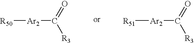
[R50][Ar2]C(=O)[R3].[R51][Ar2]C(=O)[R3]
